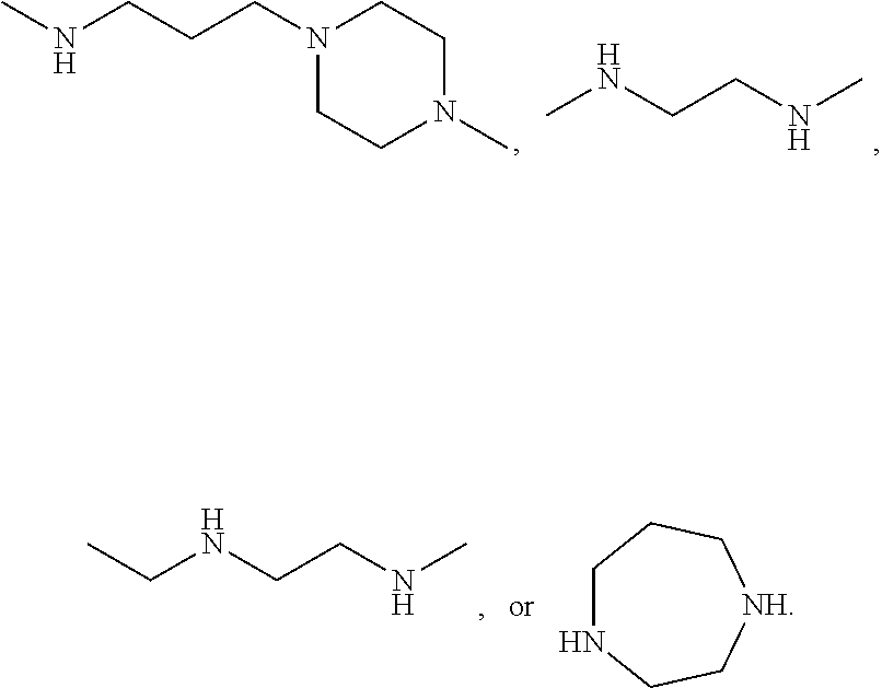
CNCCNCC.C1NCC[NH]CC1.CNCCNC.N1(CCCNC)CCN(C)CC1
